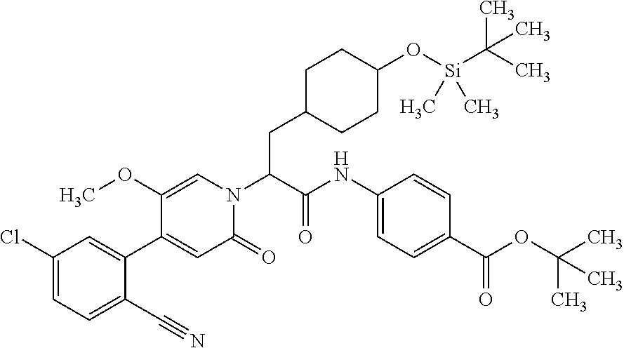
C(C(N1C=C(OC)C(C2=CC(Cl)=CC=C2C#N)=CC1=O)C(NC1=CC=C(C(OC(C)(C)C)=O)C=C1)=O)C1CCC(O[Si](C(C)(C)C)(C)C)CC1
